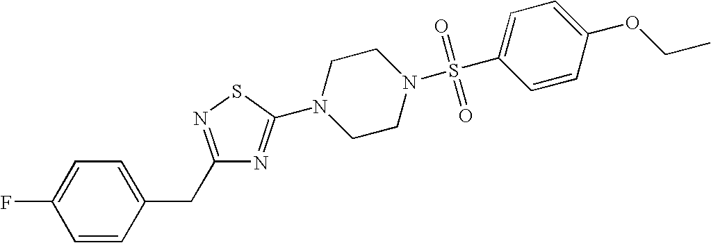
C1=CC(CC2=NSC(N3CCN(S(C4=CC=C(OCC)C=C4)(=O)=O)CC3)=N2)=CC=C1F
